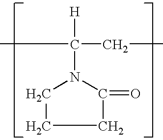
CC(CC)([H])N1CCCC1=O
